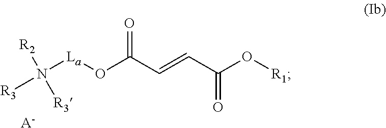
[R3]N([La]OC(C=CC(O[R1])=O)=O)([R3])[R2].[A-]
